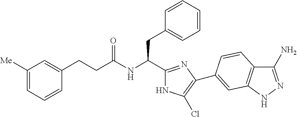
C(NC(CC1=CC=CC=C1)C1=NC(C2=CC3=C(C(N)=NN3)C=C2)=C(Cl)N1)(=O)CCC1=CC([Me])=CC=C1
